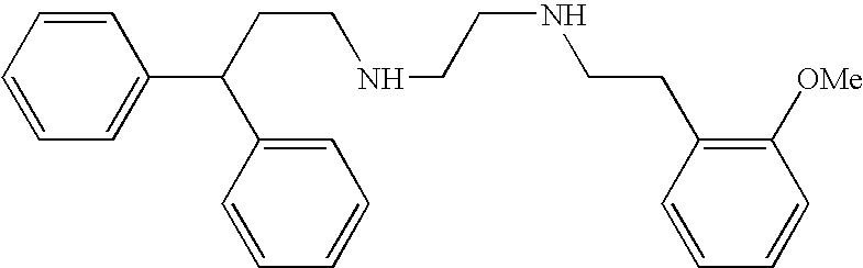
C(CCNCCNCCC1=C([OMe])C=CC=C1)(C1=CC=CC=C1)C1=CC=CC=C1
